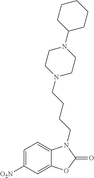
C1=C([O2N])C=C2C(=C1)N(CCCCN1CCN(C3CCCCC3)CC1)C(=O)O2
